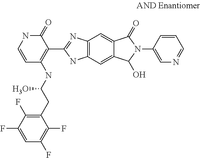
C1=CNC(=O)C(C2=NC3=C(N2)C=C2C(=C3)C(=O)N(C3=CN=CC=C3)C2O)=C1NC(CC1=C(F)C(F)=CC(F)=C1F)O
